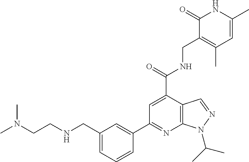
C1=C(C(=O)NCC2=C(C)C=C(C)NC2=O)C2=C(N=C1C1=CC(CNCCN(C)C)=CC=C1)N(C(C)C)N=C2
